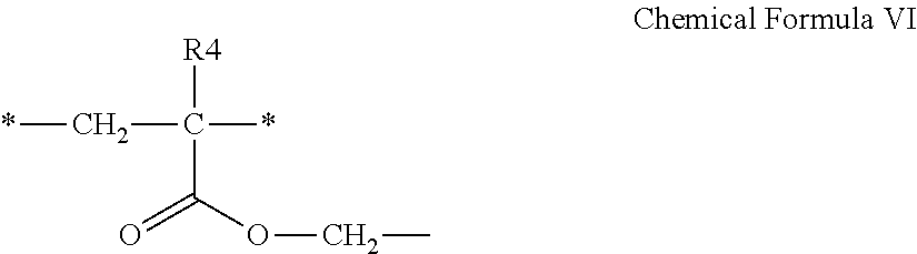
[R4]C(C*)(*)C(OCC)=O
